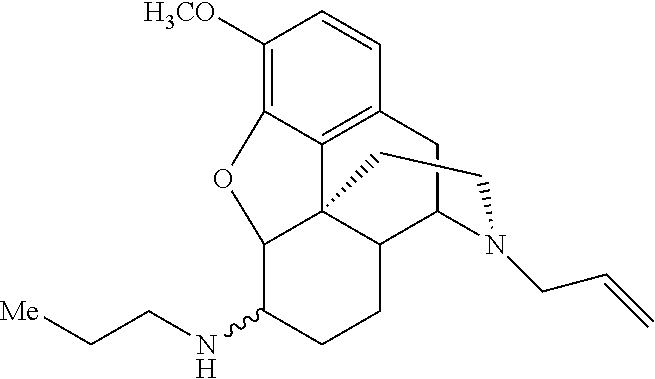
C1([H3CO])=C2C3=C(C=C1)CC1C4C3(C(C(NCC[Me])CC4)O2)CCN1CC=C
